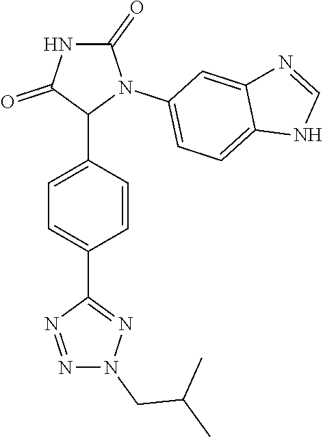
C1=C(C2N(C3=CC=C4C(=C3)N=CN4)C(=O)NC2=O)C=CC(C2=NN(CC(C)C)N=N2)=C1
